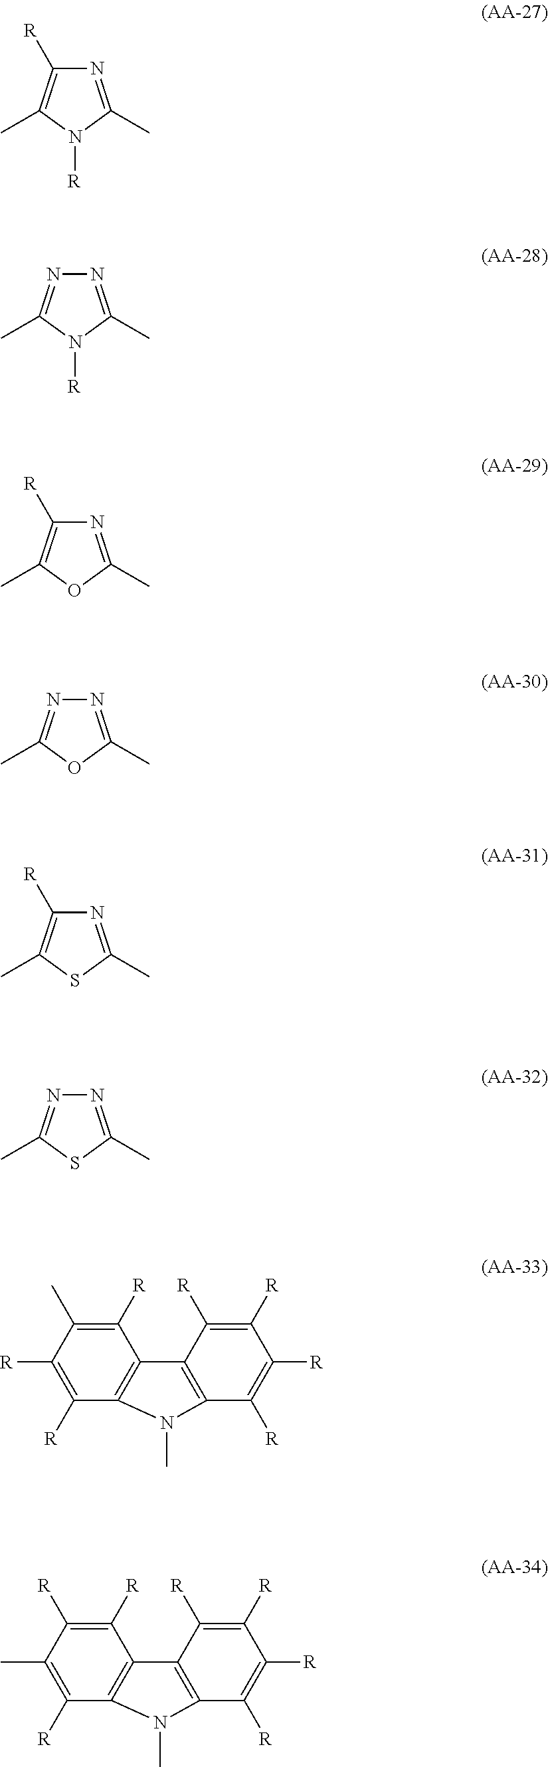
N1=C(C)N([R])C(C)=C1[R].N1=C(C)N([R])C(C)=N1.N1=C(C)OC(C)=C1[R].N1=C(C)OC(C)=N1.N1=C(C)SC(C)=C1[R].N1=C(C)SC(C)=N1.C1([R])=C([R])C2=C(C([R])=C1C)C1=C(C([R])=C([R])C([R])=C1[R])N2C.C1(C)=C([R])C2=C(C([R])=C1[R])C1=C(C([R])=C([R])C([R])=C1[R])N2C
